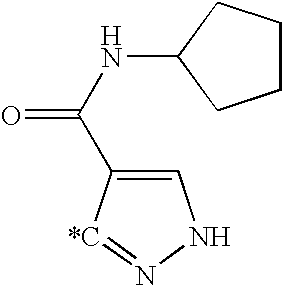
C1=C(C(NC2CCCC2)=O)[*C]=NN1
